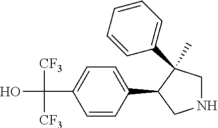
C(C1=CC=C(C2CNCC2(C)C2=CC=CC=C2)C=C1)(O)([CF3])[CF3]
